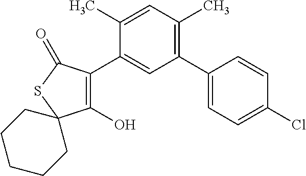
C1(O)=C(C2=CC(C3=CC=C(Cl)C=C3)=C(C)C=C2C)C(=O)SC12CCCCC2
